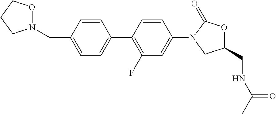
C1(CN2OCCC2)=CC=C(C2=C(F)C=C(N3CC(CNC(C)=O)OC3=O)C=C2)C=C1
